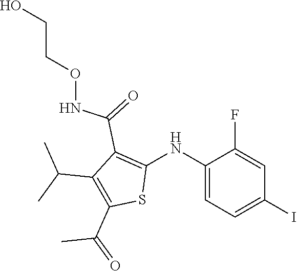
C1(NC2=C(C(=O)NOCCO)C(C(C)C)=C(C(=O)C)S2)=CC=C(I)C=C1F
